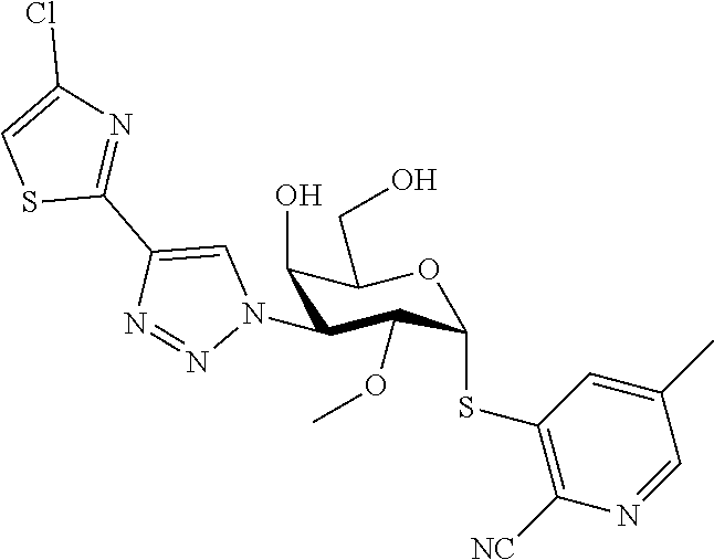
C1(O)C(N2C=C(C3=NC(Cl)=CS3)N=N2)C(OC)C(SC2=C([NC])N=CC(C)=C2)OC1CO
